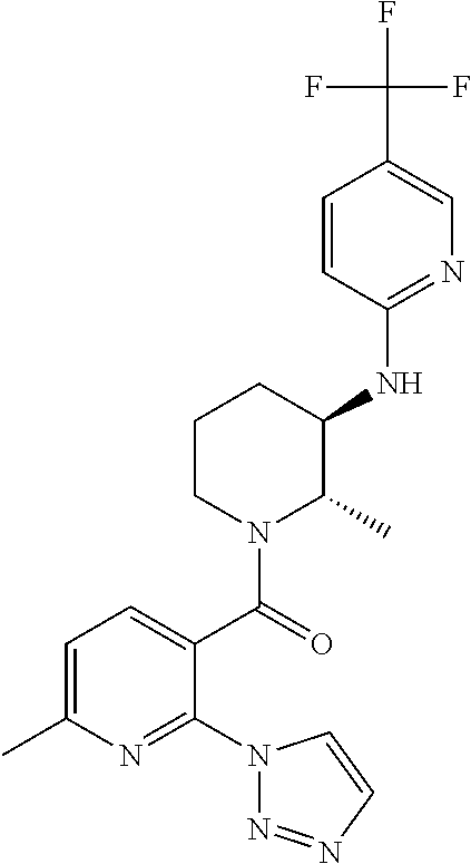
C1(NC2C(C)N(C(=O)C3=CC=C(C)N=C3N3N=NC=C3)CCC2)=NC=C(C(F)(F)F)C=C1
